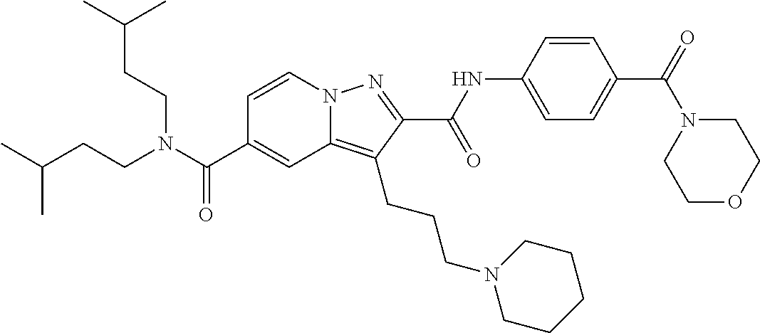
C1=CN2C(=C(CCCN3CCCCC3)C(C(NC3=CC=C(C(=O)N4CCOCC4)C=C3)=O)=N2)C=C1C(N(CCC(C)C)CCC(C)C)=O
